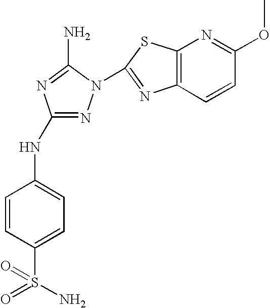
N1=C(NC2=CC=C(S(=O)(=O)N)C=C2)N=C(N)N1C1=NC2=C(S1)N=C(OC)C=C2
